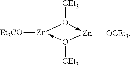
[Et3CO][Zn]1-O([CEt3])[Zn]([OCEt3])-O1[CEt3]
